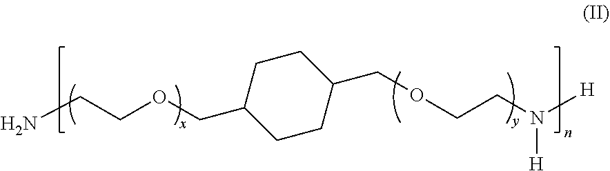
NCCOCC1CCC(COCCN([H])[H])CC1
